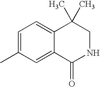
CC1=CC=C2C(=C1)C(=O)NCC2(C)C
